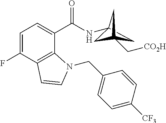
C1=C(F)C2=C(C(C(NC34CC(C[CO2H])(C3)C4)=O)=C1)N(CC1=CC=C([CF3])C=C1)C=C2
